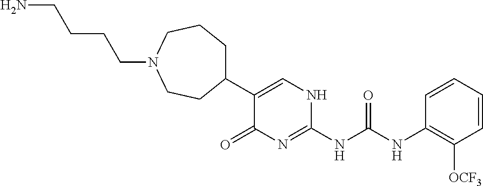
C1(C2=CNC(NC(NC3=C([OCF3])C=CC=C3)=O)=NC2=O)CCCN(CCCCN)CC1
